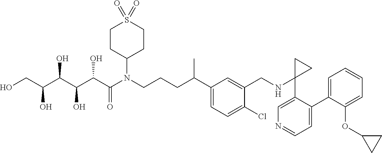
C1(C2=CC=NC=C2C2(NCC3=CC(C(CCCN(C(C(C(C(C(CO)O)O)O)O)=O)C4CCS(=O)(=O)CC4)C)=CC=C3Cl)CC2)=CC=CC=C1OC1CC1
